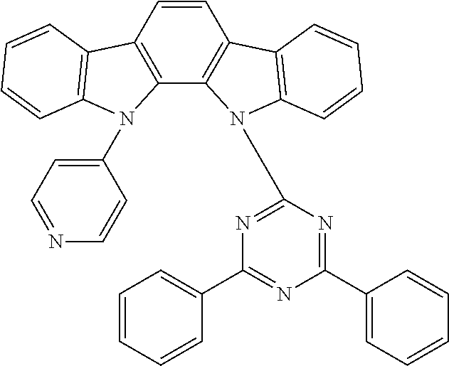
C1=CC2=C(C3=C1C1=C(N3C3=NC(C4=CC=CC=C4)=NC(C4=CC=CC=C4)=N3)C=CC=C1)N(C1=CC=NC=C1)C1=C2C=CC=C1
